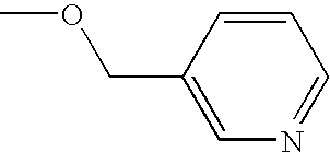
C1(COC)=CN=CC=C1
